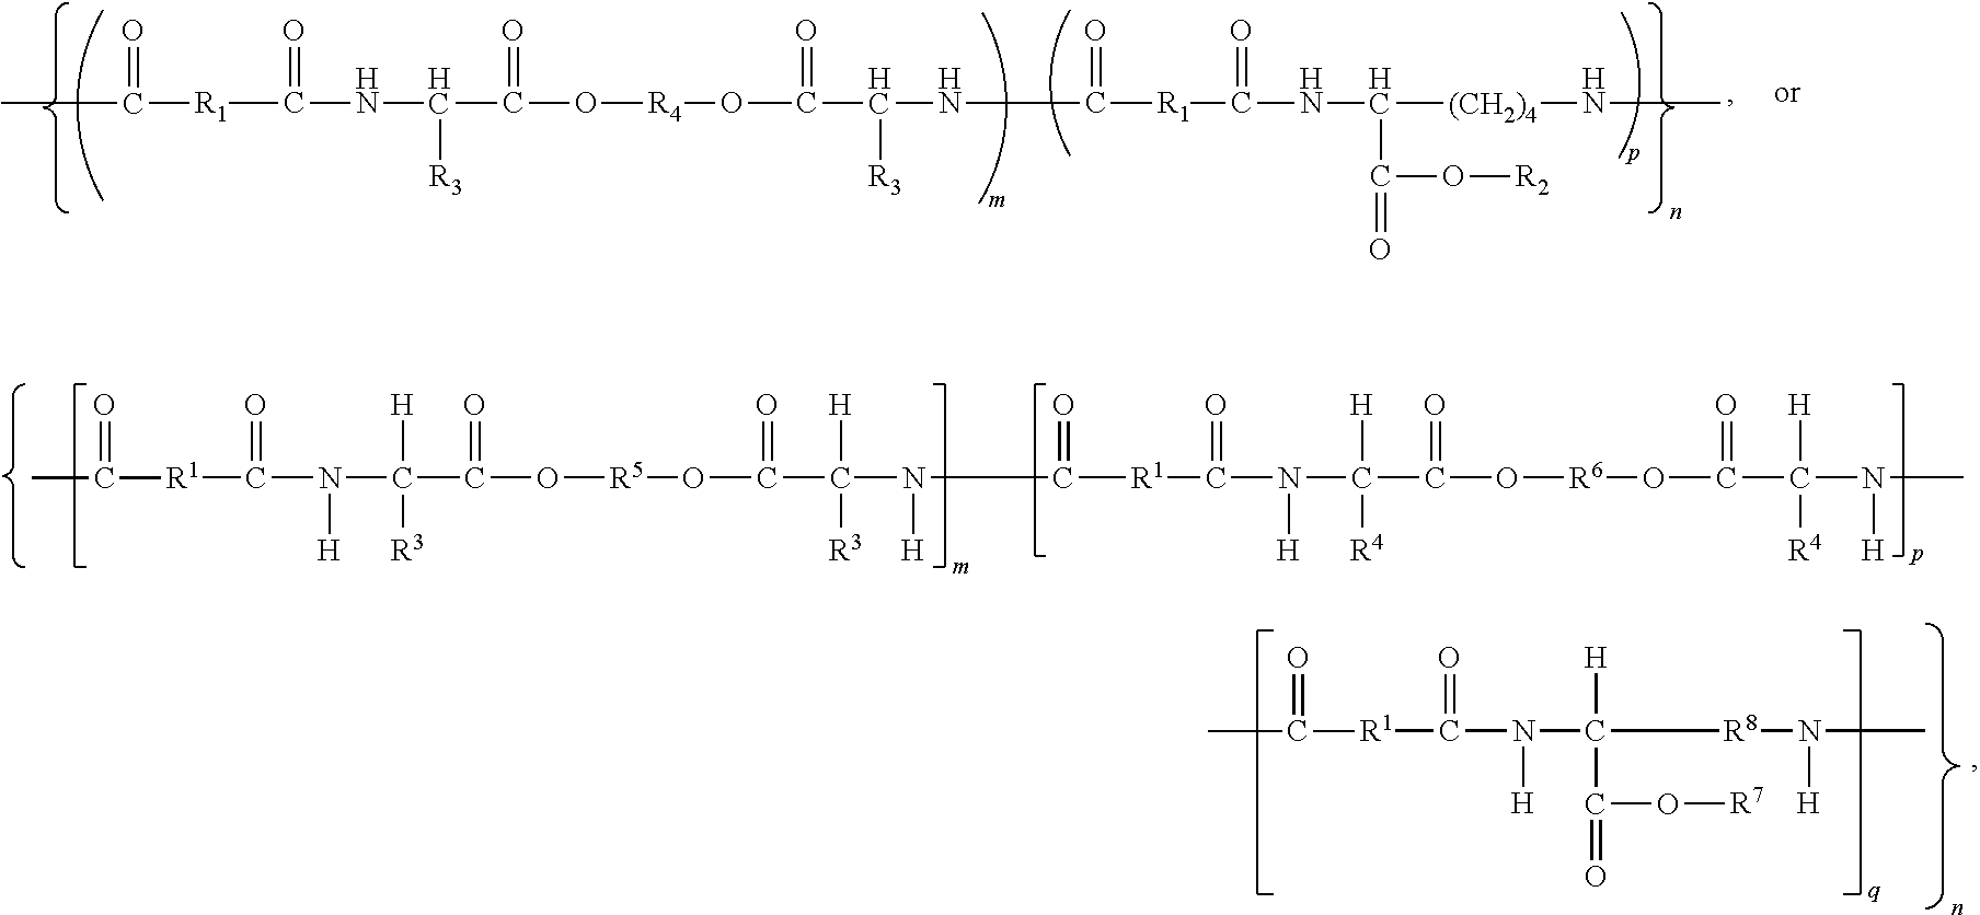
C(C(O[R5]OC(C(N(C([R1]C(N(C(C(O[R6]OC(C(N(C)[H])([H])[R4])=O)=O)([H])[R4])[H])=O)=O)[H])([H])[R3])=O)=O)(N(C([R1]C(C)=O)=O)[H])([H])[R3].[R1](C(=O)N(C([R8]N(C)[H])(C(O[R7])=O)[H])[H])C(C)=O.[R1](C(NC([R3])C(=O)O[R4]OC(C([R3])NC(=O)[R1]C(=O)NC(C(O[R2])=O)[(CH2)4]NC)=O)=O)C(C)=O
